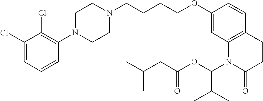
C1=C(Cl)C(Cl)=C(N2CCN(CCCCOC3=CC4=C(C=C3)CCC(=O)N4C(OC(CC(C)C)=O)C(C)C)CC2)C=C1
